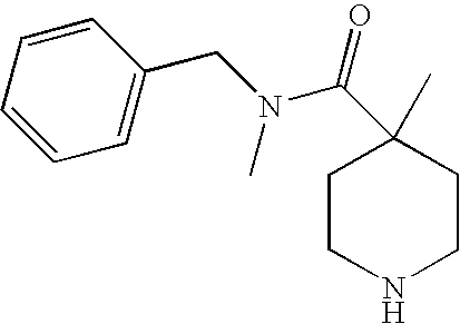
C1CNCCC1(C)C(N(CC1=CC=CC=C1)C)=O
